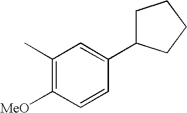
C1(C)=C([MeO])C=CC(C2CCCC2)=C1
